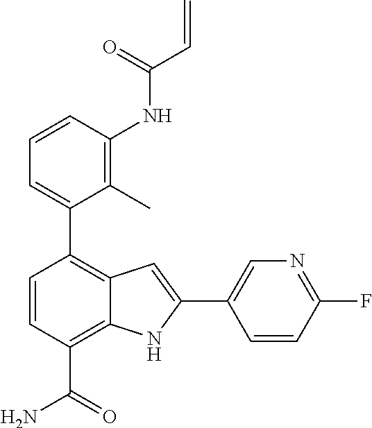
C1=CC(NC(C=C)=O)=C(C)C(C2=C3C(=C(C(=O)N)C=C2)NC(C2=CN=C(F)C=C2)=C3)=C1
